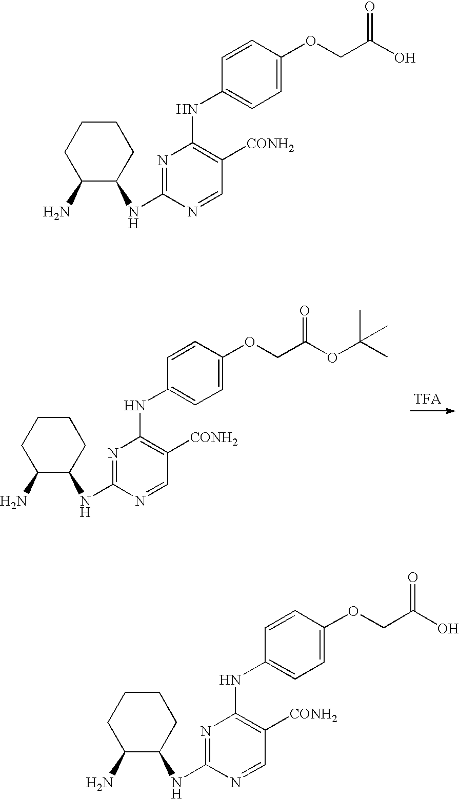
[TFA].C1=CC(OCC(OC(C)(C)C)=O)=CC=C1NC1=C([CONH2])C=NC(NC2CCCCC2N)=N1.C1=CC(OCC(O)=O)=CC=C1NC1=C([CONH2])C=NC(NC2CCCCC2N)=N1.C1=CC(OCC(O)=O)=CC=C1NC1=C([CONH2])C=NC(NC2CCCCC2N)=N1
